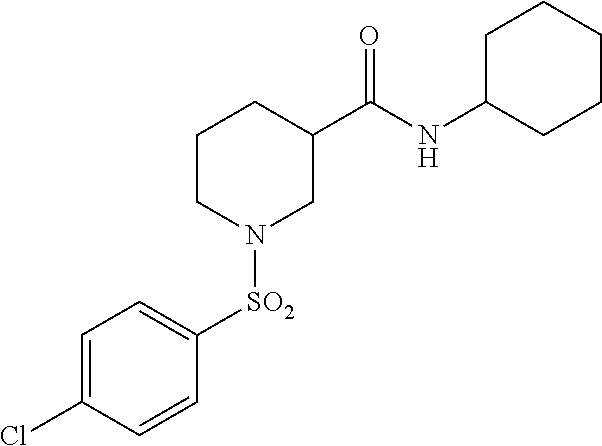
C1CN([SO2]C2=CC=C(Cl)C=C2)CC(C(NC2CCCCC2)=O)C1
